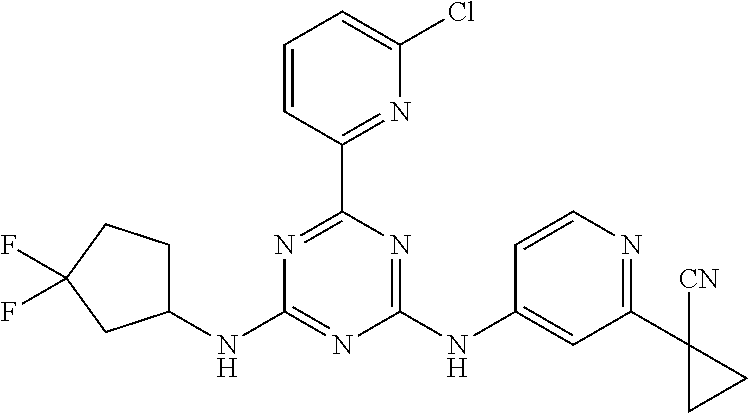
N1=C(C2=NC(Cl)=CC=C2)N=C(NC2=CC(C3([CN])CC3)=NC=C2)N=C1NC1CCC(F)(F)C1
